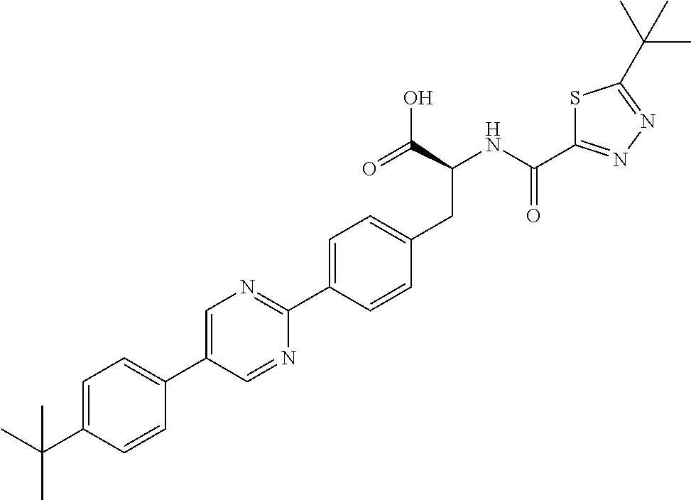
CC(C1=CC=C(C2=CN=C(C3=CC=C(CC(C(O)=O)NC(=O)C4=NN=C(C(C)(C)C)S4)C=C3)N=C2)C=C1)(C)C
